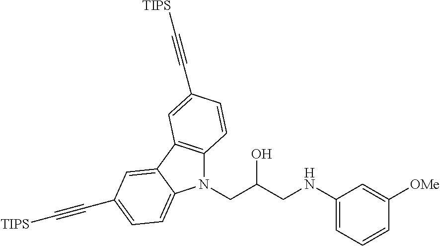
N1(CC(O)CNC2=CC=CC([OMe])=C2)C2=C(C3=CC(C#C[TIPS])=CC=C13)C=C(C#C[TIPS])C=C2
